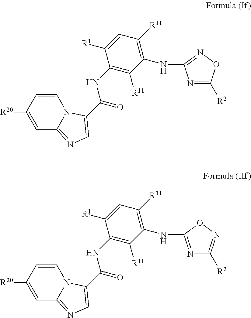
C1(NC(=O)C2=CN=C3N2C=CC([R20])=C3)=C([R11])C(NC2=NOC([R2])=N2)=C([R11])C=C1[R1].C1(NC(=O)C2=CN=C3N2C=CC([R20])=C3)=C([R11])C(NC2=NC([R2])=NO2)=C([R11])C=C1[R1]
